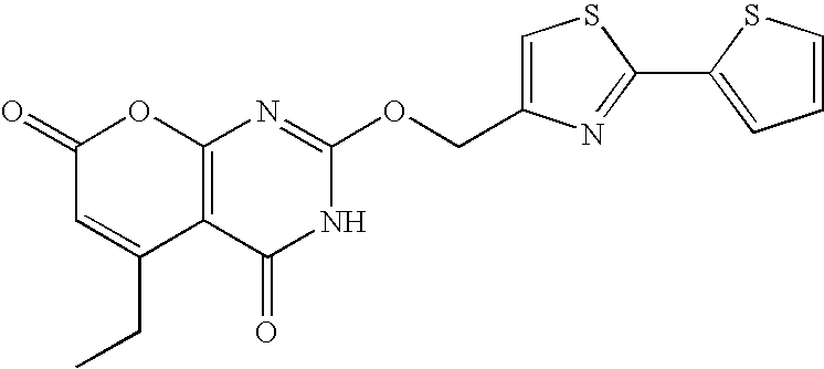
C12=C(C(=O)NC(OCC3=CSC(C4=CC=CS4)=N3)=N1)C(CC)=CC(=O)O2
